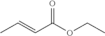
CC=CC(OCC)=O
